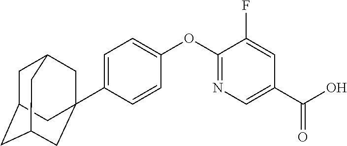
C1=C(C23CC4CC(CC(C2)C4)C3)C=CC(OC2=NC=C(C(O)=O)C=C2F)=C1
